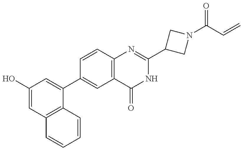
C1(O)=CC2=C(C(C3=CC4=C(C=C3)N=C(C3CN(C(C=C)=O)C3)NC4=O)=C1)C=CC=C2
